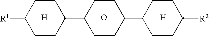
[H].O.[H].C1([R1])CCC(C2CCC(C3CCC([R2])CC3)CC2)CC1
